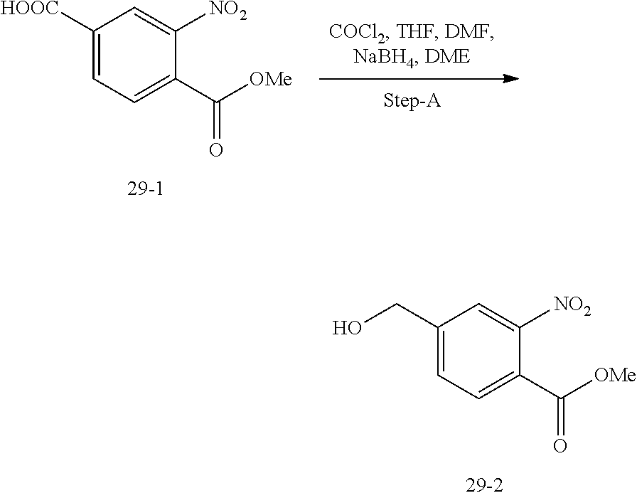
C1(CO)=CC=C(C([OMe])=O)C([NO2])=C1.C1([HOOC])=CC=C(C([OMe])=O)C([NO2])=C1
